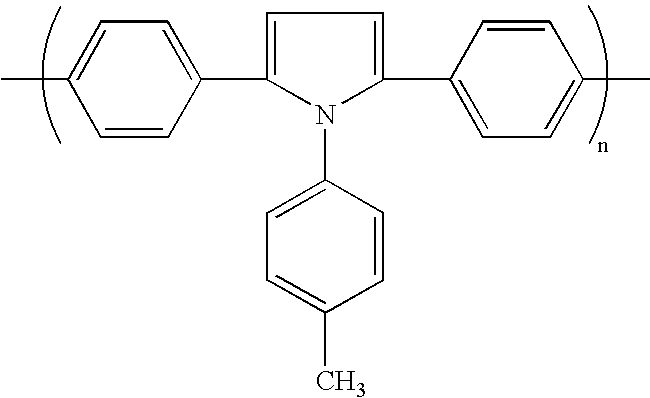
C1=CC(C2=CC=C(C3=CC=C(C)C=C3)N2C2=CC=C(C)C=C2)=CC=C1C
